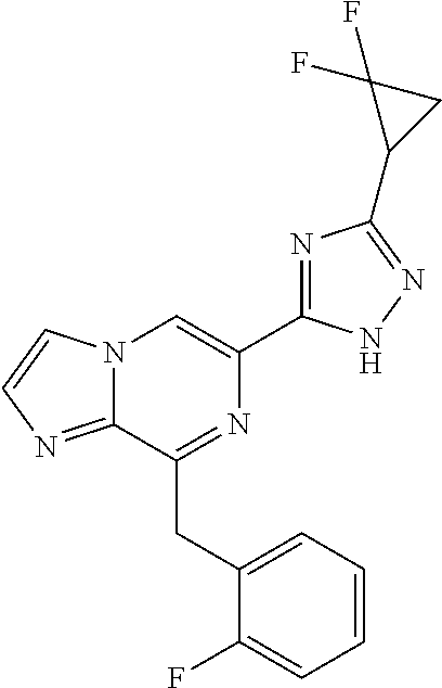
N12C(=NC=C1)C(CC1=CC=CC=C1F)=NC(C1=NC(C3CC3(F)F)=NN1)=C2
